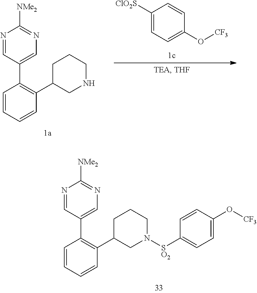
[ClO2S]C1=CC=C(O[CF3])C=C1.C1=CC=CC(C2CNCCC2)=C1C1=CN=C([NMe2])N=C1.C1=CC=CC(C2CN([SO2]C3=CC=C(O[CF3])C=C3)CCC2)=C1C1=CN=C([NMe2])N=C1
